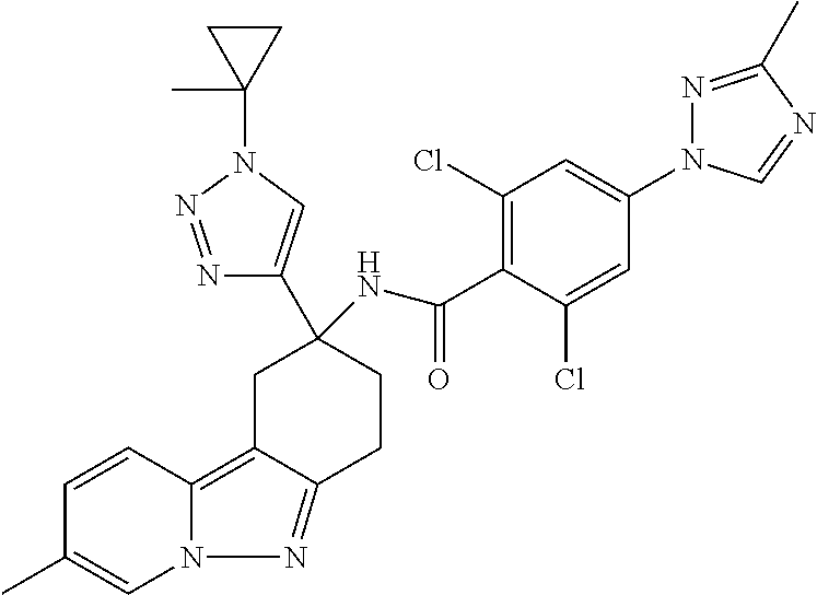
C1C2=C3C=CC(C)=CN3N=C2CCC1(C1=CN(C2(C)CC2)N=N1)NC(=O)C1=C(Cl)C=C(N2N=C(C)N=C2)C=C1Cl
